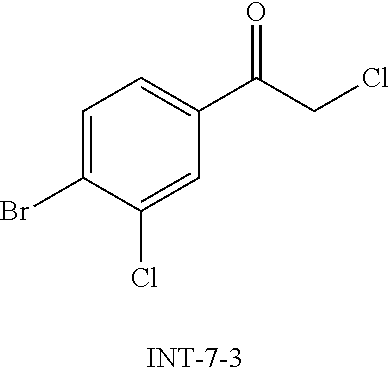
C1=C(Br)C(Cl)=CC(C(CCl)=O)=C1
